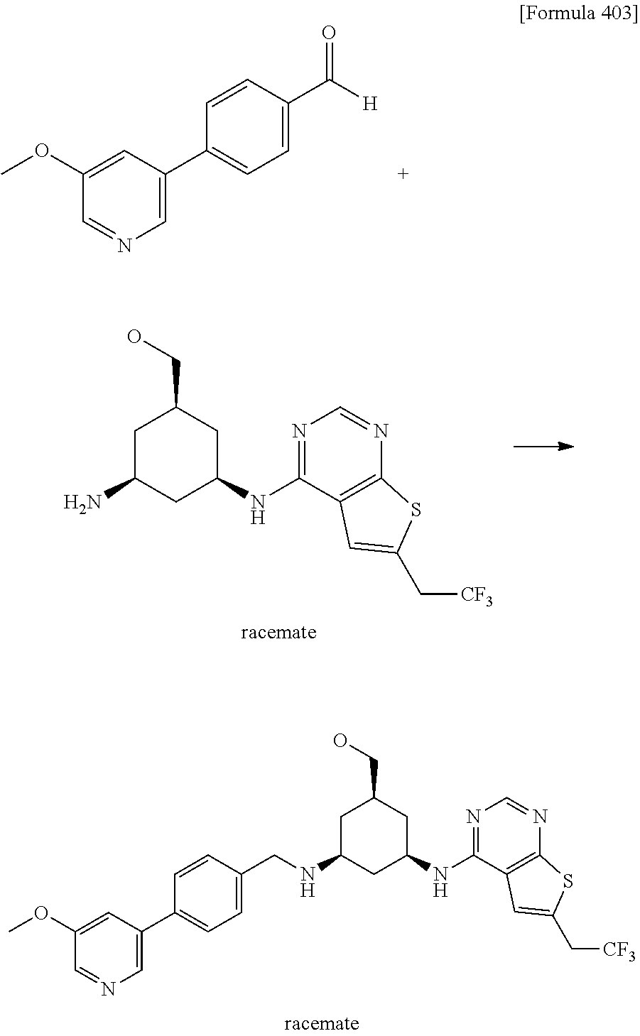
C1(OC)=CC(C2=CC=C(C([H])=O)C=C2)=CN=C1.C1C(N)CC(NC2=NC=NC3=C2C=C(C[CF3])S3)CC1CO.C1C(NCC2=CC=C(C3=CN=CC(OC)=C3)C=C2)CC(NC2=NC=NC3=C2C=C(C[CF3])S3)CC1CO
